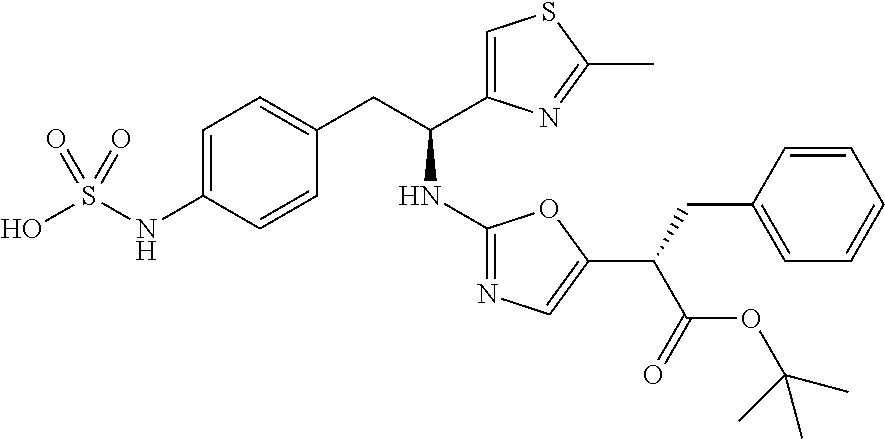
S(O)(NC1=CC=C(CC(C2=CSC(C)=N2)NC2=NC=C(C(CC3=CC=CC=C3)C(=O)OC(C)(C)C)O2)C=C1)(=O)=O
